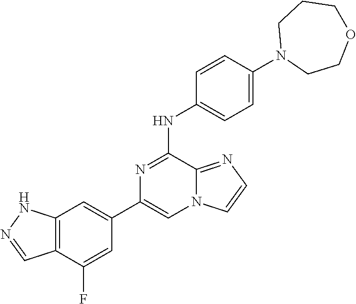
C1(C2=CC3=C(C(F)=C2)C=NN3)=CN2C(=NC=C2)C(NC2=CC=C(N3CCOCCC3)C=C2)=N1
